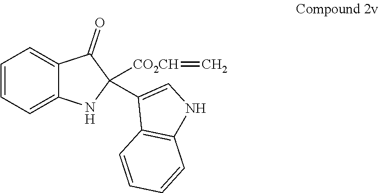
C12=CC=CC=C1C(=O)C([CO2CH]=C)(C1=CNC3=C1C=CC=C3)N2
